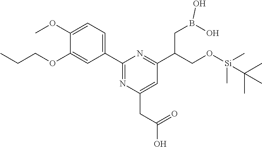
C1(OC)=CC=C(C2=NC(CC(O)=O)=CC(C(CO[Si](C)(C)C(C)(C)C)CB(O)O)=N2)C=C1OCCC
